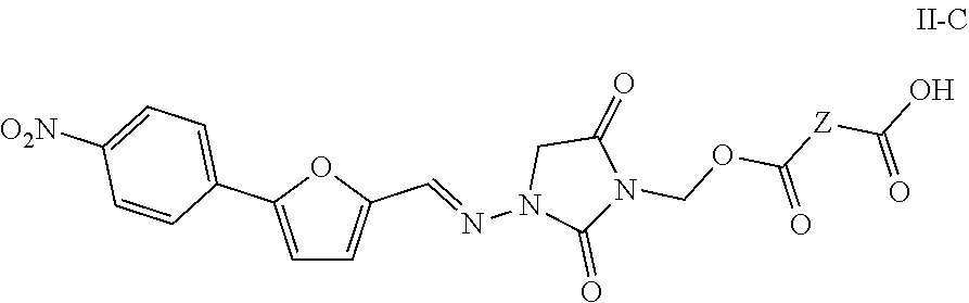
C1=C(C2=CC=C([O2N])C=C2)OC(C=NN2C(=O)N(COC([Z]C(O)=O)=O)C(=O)C2)=C1
